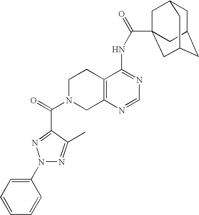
C1N(C(=O)C2=NN(C3=CC=CC=C3)N=C2C)CC2=C(C1)C(NC(=O)C13CC4CC(CC(C1)C4)C3)=NC=N2
